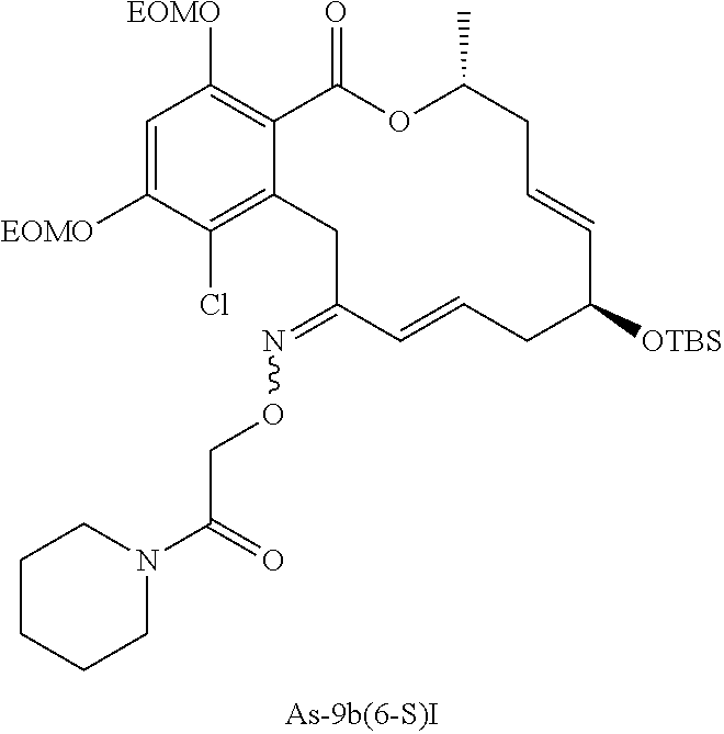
C1=C([EOMO])C(Cl)=C2C(=C1[EOMO])C(=O)OC(C)CC=CC([OTBS])CC=CC(=NOCC(N1CCCCC1)=O)C2
